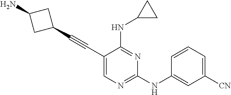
C1(C#CC2=CN=C(NC3=CC([CN])=CC=C3)N=C2NC2CC2)CC(N)C1
